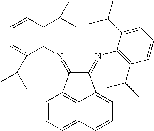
C1=CC=C2C3=C1C(=NC1=C(C(C)C)C=CC=C1C(C)C)C(=NC1=C(C(C)C)C=CC=C1C(C)C)C3=CC=C2
